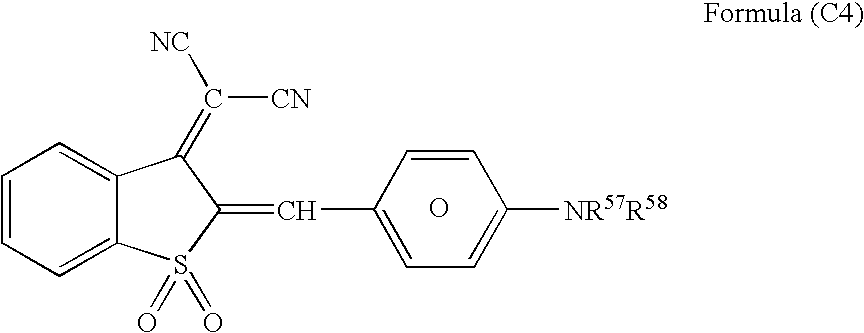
C1=C(C=C2C(=C([NC])[CN])C3=CC=CC=C3S2(=O)=O)C=CC([NR57R58])=C1.O
